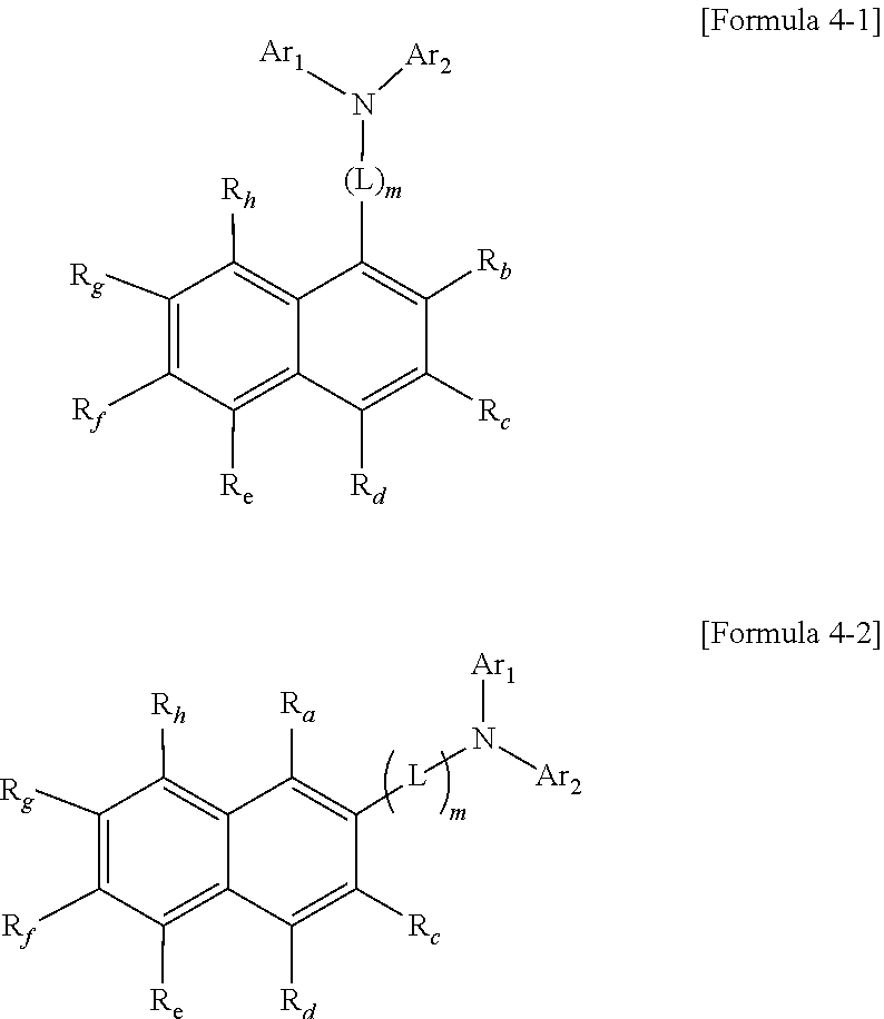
C1([Re])=C2C([Rd])=C([Rc])C([L]N([Ar1])[Ar2])=C([Ra])C2=C([Rh])C([Rg])=C1[Rf].N([Ar2])([Ar1])[(L)m]C1=C([Rb])C([Rc])=C([Rd])C2=C([Re])C([Rf])=C([Rg])C([Rh])=C21
